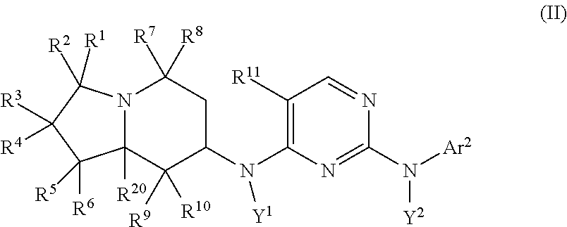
N12C([R20])(C([R9])([R10])C(N(C3=C([R11])C=NC(N([Ar2])[Y2])=N3)[Y1])CC1([R7])[R8])C([R5])([R6])C([R3])([R4])C2([R1])[R2]
